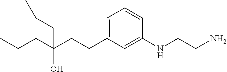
C(CCC1=CC=CC(NCCN)=C1)(CCC)(O)CCC
